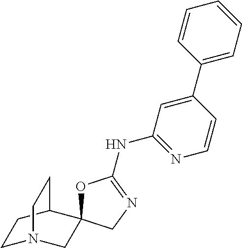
C1N2CC3(C(C1)CC2)OC(NC1=NC=CC(C2=CC=CC=C2)=C1)=NC3
